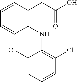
C1=CC(NC2=C(Cl)C=CC=C2Cl)=C(CC(=O)O)C=C1
